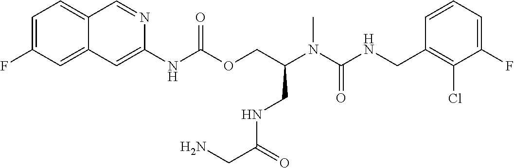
C1=CC(CNC(N(C(COC(NC2=CC3=CC(F)=CC=C3C=N2)=O)CNC(CN)=O)C)=O)=C(Cl)C(F)=C1
